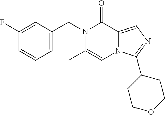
C1(F)=CC(CN2C(C)=CN3C(=CN=C3C3CCOCC3)C2=O)=CC=C1
